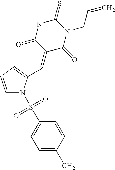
C1=CC=C(C=C2C(=O)N(CC=C)C(=S)NC2=O)N1S(C1=CC=C(C)C=C1)(=O)=O
